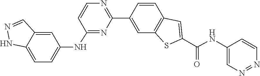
N(C(C1=CC2=C(S1)C=C(C1=NC=CC(NC3=CC=C4C(=C3)C=NN4)=N1)C=C2)=O)C1=CN=NC=C1
